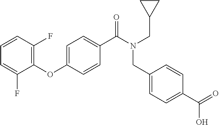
C1=CC(F)=C(OC2=CC=C(C(N(CC3CC3)CC3=CC=C(C(O)=O)C=C3)=O)C=C2)C(F)=C1
